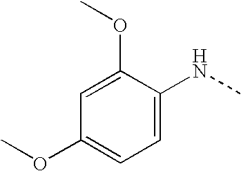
C1=C(OC)C(NC)=CC=C1OC
